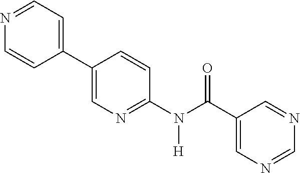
C1(C2=CN=C(N(C(C3=CN=CN=C3)=O)[H])C=C2)=CC=NC=C1
